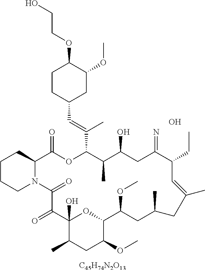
[C45H74N2O13].C1CCN2C(C1)C(=O)OC(C(=CC1CC(OC)C(OCCO)CC1)C)C(C)C(O)CC(=N)C(CC)C=C(C)CC(C)CC(OC)C1OC(O)(C(=O)C2=O)C(C)CC1OC.O
